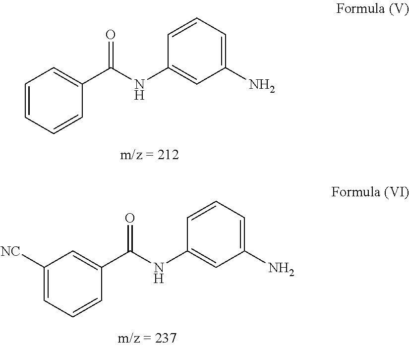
C1=CC=CC(C(NC2=CC(N)=CC=C2)=O)=C1.C1([NC])=CC=CC(C(NC2=CC(N)=CC=C2)=O)=C1
